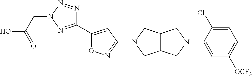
C1(C2=CC(N3CC4C(C3)CN(C3=CC([OCF3])=CC=C3Cl)C4)=NO2)=NN(CC(O)=O)N=N1
